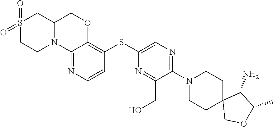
S1(=O)(=O)CCN2C(C1)COC1=C(SC3=CN=C(N4CCC5(CC4)COC(C)C5N)C(CO)=N3)C=CN=C21
